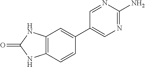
C12=C(C=CC(C3=CN=C(N)N=C3)=C1)NC(=O)N2
